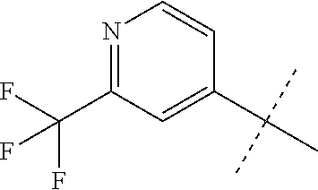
C1(C(C)(C)C)=CC(C(F)(F)F)=NC=C1
